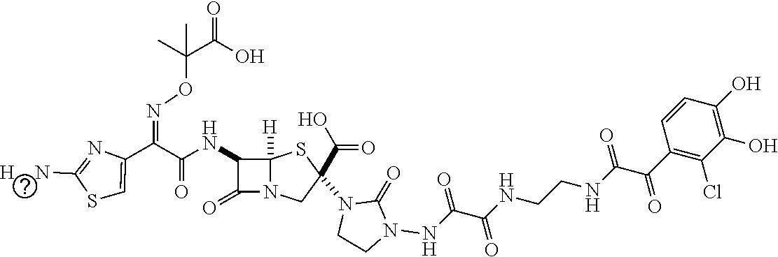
C(=O)(NC1C(=O)N2C1([H])SC(N1CCN(NC(=O)C(NCCNC(C(C3=C(Cl)C(O)=C(O)C=C3)=O)=O)=O)C1=O)(C(O)=O)C2)C(C1=CSC([H    N])=N1)=NOC(C(O)=O)(C)C
